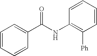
C1=CC=CC(C(NC2=C([Ph])C=CC=C2)=O)=C1
